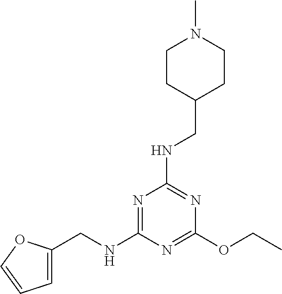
C1(OCC)=NC(NCC2=CC=CO2)=NC(NCC2CCN(C)CC2)=N1
